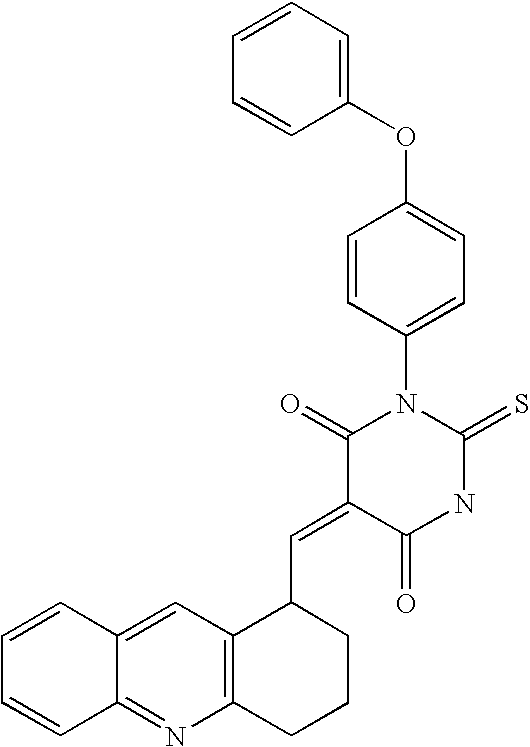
C1=CC=CC(OC2=CC=C(N3C(=O)C(=CC4C5=C(CCC4)N=C4C(=C5)C=CC=C4)C(=O)NC3=S)C=C2)=C1
